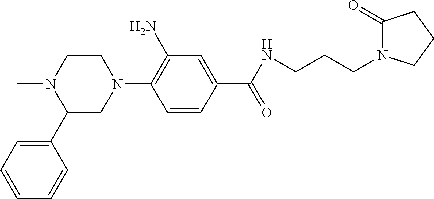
C1=CC=C(C2CN(C3=C(N)C=C(C(=O)NCCCN4C(=O)CCC4)C=C3)CCN2C)C=C1
